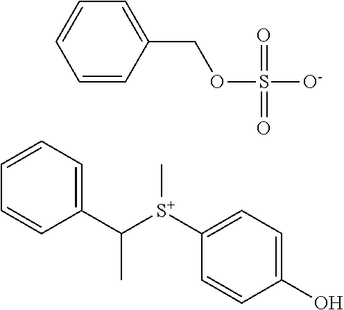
C1=CC=C(C([S+](C2=CC=C(O)C=C2)C)C)C=C1.C1=CC(COS([O-])(=O)=O)=CC=C1
